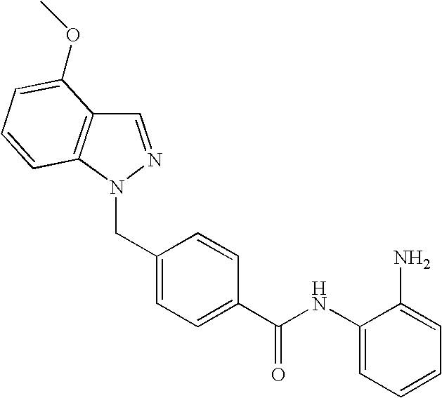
C1(NC(C2=CC=C(CN3N=CC4=C3C=CC=C4OC)C=C2)=O)=CC=CC=C1N
